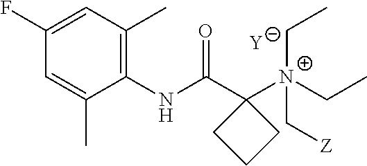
[Y].C1=C(C)C(NC(C2([N+](C[Z])(CC)CC)CCC2)=O)=C(C)C=C1F
